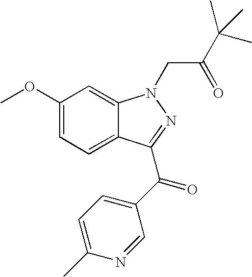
C1(OC)=CC=C2C(=C1)N(CC(=O)C(C)(C)C)N=C2C(=O)C1=CC=C(C)N=C1
